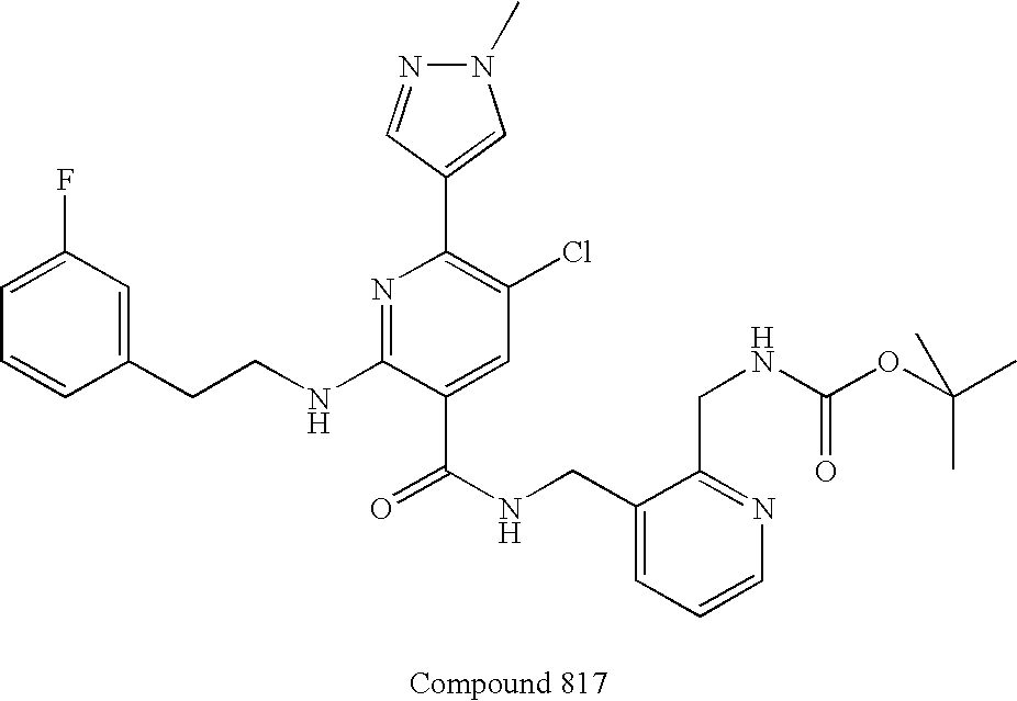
C1=CC(CCNC2=NC(C3=CN(C)N=C3)=C(Cl)C=C2C(NCC2=CC=CN=C2CNC(OC(C)(C)C)=O)=O)=CC(F)=C1
